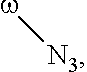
[w][N3]
